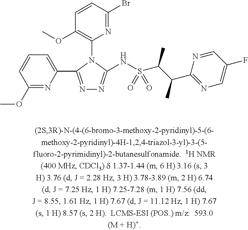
C1(OC)=NC(C2=NN=C(NS(=O)(=O)C(C(C)C3=NC=C(F)C=N3)C)N2C2=C(OC)C=CC(Br)=N2)=CC=C1
